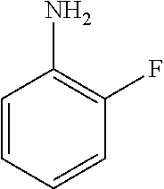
C1=CC=CC(F)=C1N
